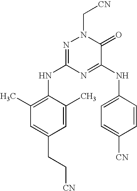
C1=C(C)C(NC2=NN(C[CN])C(=O)C(NC3=CC=C([CN])C=C3)=N2)=C(C)C=C1CC[CN]
